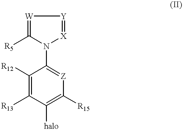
[W]1=C([R5])N(C2=[Z]C([R15])=C([halo])C([R13])=C2[R12])[X]=[Y]1
